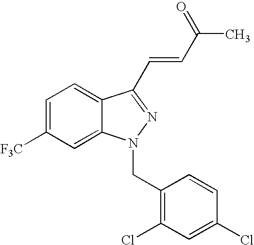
C1=C([F3C])C=C2C(=C1)C(C=CC(C)=O)=NN2CC1=C(Cl)C=C(Cl)C=C1
